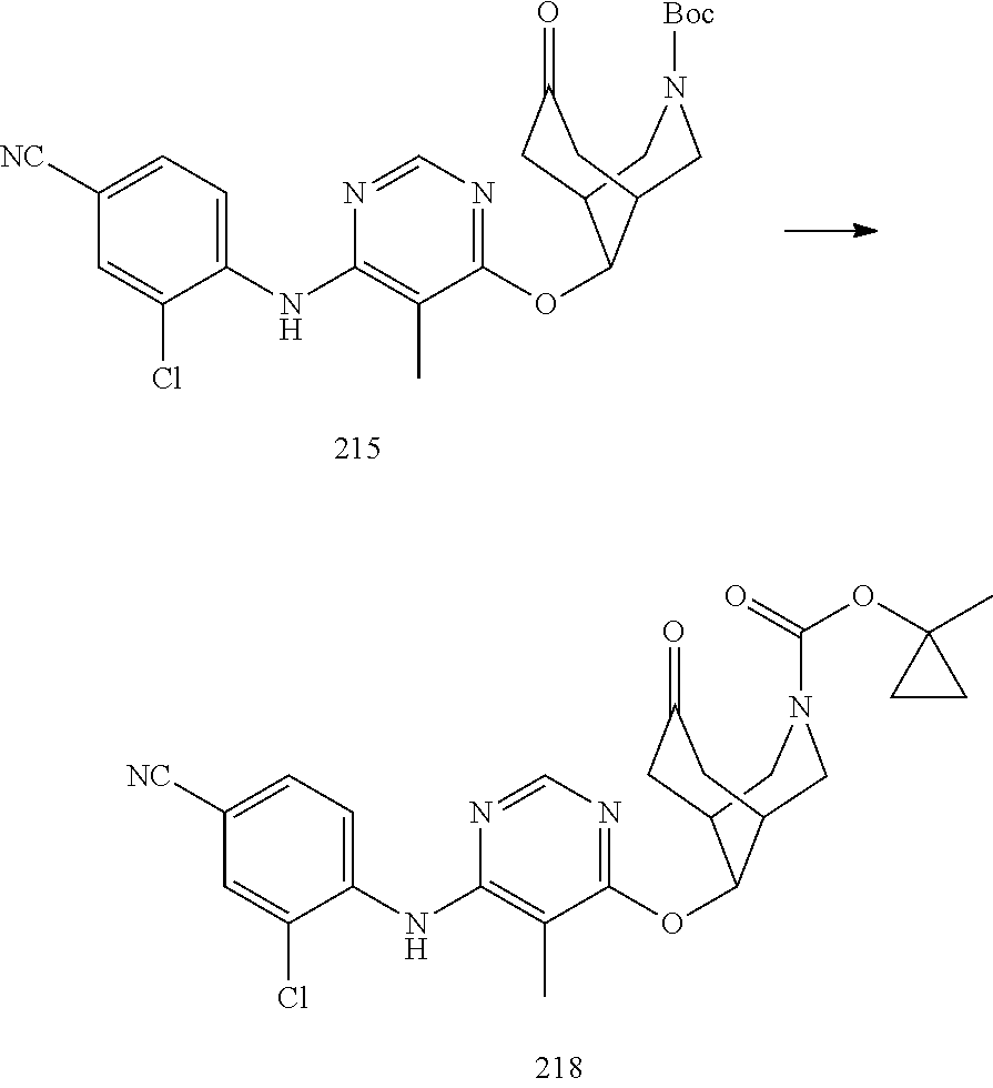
C1(OC2C3CC(=O)CC2CN([Boc])C3)=NC=NC(NC2=CC=C([NC])C=C2Cl)=C1C.C1(OC2C3CC(=O)CC2CN(C(=O)OC2(C)CC2)C3)=NC=NC(NC2=CC=C([NC])C=C2Cl)=C1C
